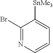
C1(Br)=NC=CC=C1[SnMe3]
